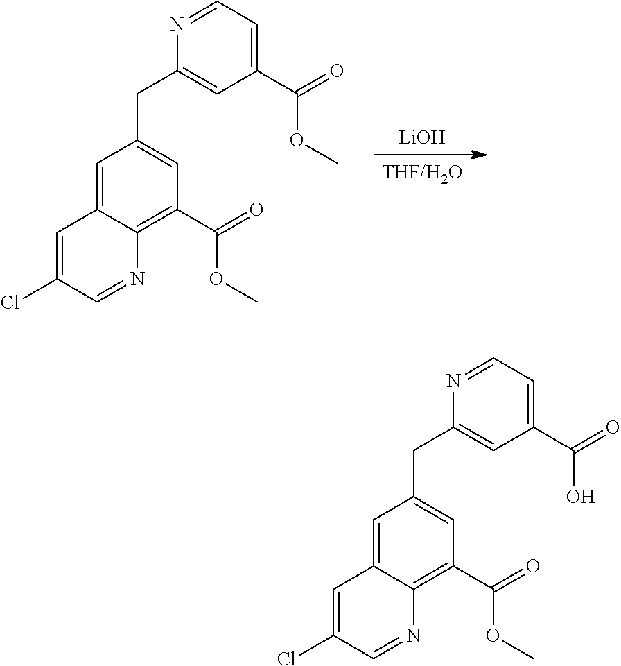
[LiOH].[THF/H2O].C1=C2C(=C(C(=O)OC)C=C1CC1=CC(C(=O)OC)=CC=N1)N=CC(Cl)=C2.C1=C2C(=C(C(=O)OC)C=C1CC1=CC(C(=O)O)=CC=N1)N=CC(Cl)=C2
